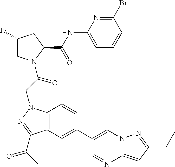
C1(F)CN(C(CN2C3=C(C(C(C)=O)=N2)C=C(C2=CN4C(=CC(CC)=N4)N=C2)C=C3)=O)C(C(NC2=CC=CC(Br)=N2)=O)C1
